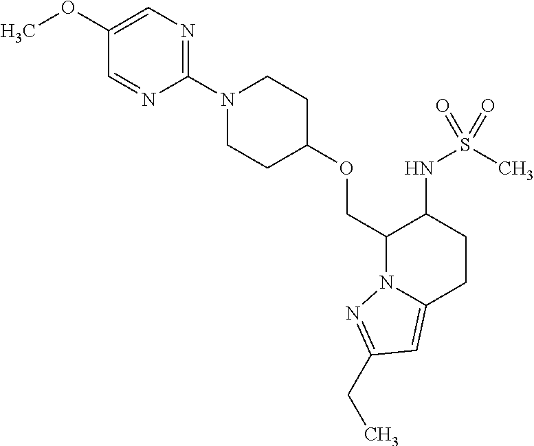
C(C1N2C(=CC(CC)=N2)CCC1NS(C)(=O)=O)OC1CCN(C2=NC=C(OC)C=N2)CC1
